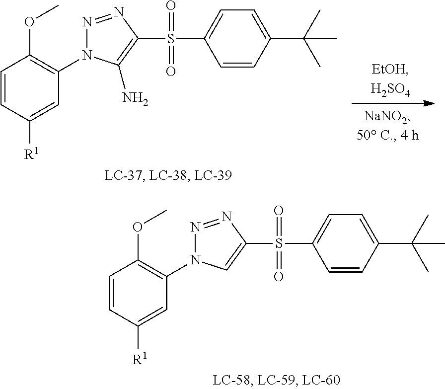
C1=CC([R1])=CC(N2N=NC(S(C3=CC=C(C(C)(C)C)C=C3)(=O)=O)=C2N)=C1OC.C1=CC([R1])=CC(N2N=NC(S(C3=CC=C(C(C)(C)C)C=C3)(=O)=O)=C2)=C1OC
